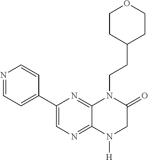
C1=C(C2=CC=NC=C2)N=C2C(=N1)N([H])CC(=O)N2CCC1CCOCC1
